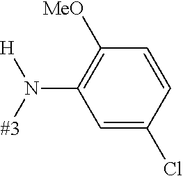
C1=C(Cl)C=CC([MeO])=C1N([#3])[H]
